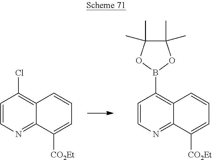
C12=NC=CC(Cl)=C1C=CC=C2[CO2Et].C12=NC=CC(B3OC(C)(C)C(C)(C)O3)=C1C=CC=C2[CO2Et]
